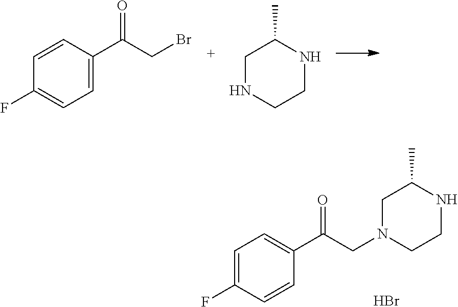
C1=C(C(CBr)=O)C=CC(F)=C1.C1NC(C)CNC1.C1=CC(F)=CC=C1C(CN1CC(C)NCC1)=O.Br
